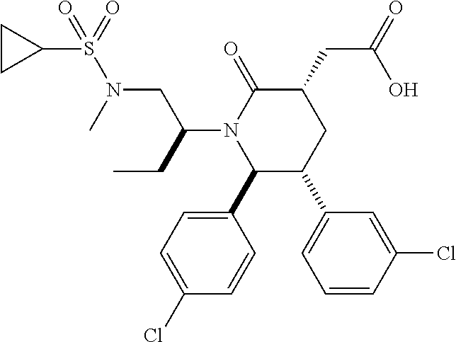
C1(C2=CC=C(Cl)C=C2)C(C2=CC=CC(Cl)=C2)CC(CC(O)=O)C(=O)N1C(CC)CN(S(=O)(C1CC1)=O)C
